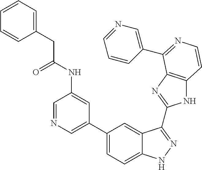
C1(C2=CN=CC(NC(=O)CC3=CC=CC=C3)=C2)=CC=C2C(=C1)C(C1=NC3=C(N1)C=CN=C3C1=CN=CC=C1)=NN2
